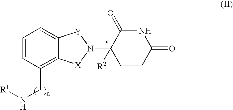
C1=CC(CN[R1])=C2C(=C1)[Y]N(C1([R2])CCC(=O)NC1=O)[X]2
